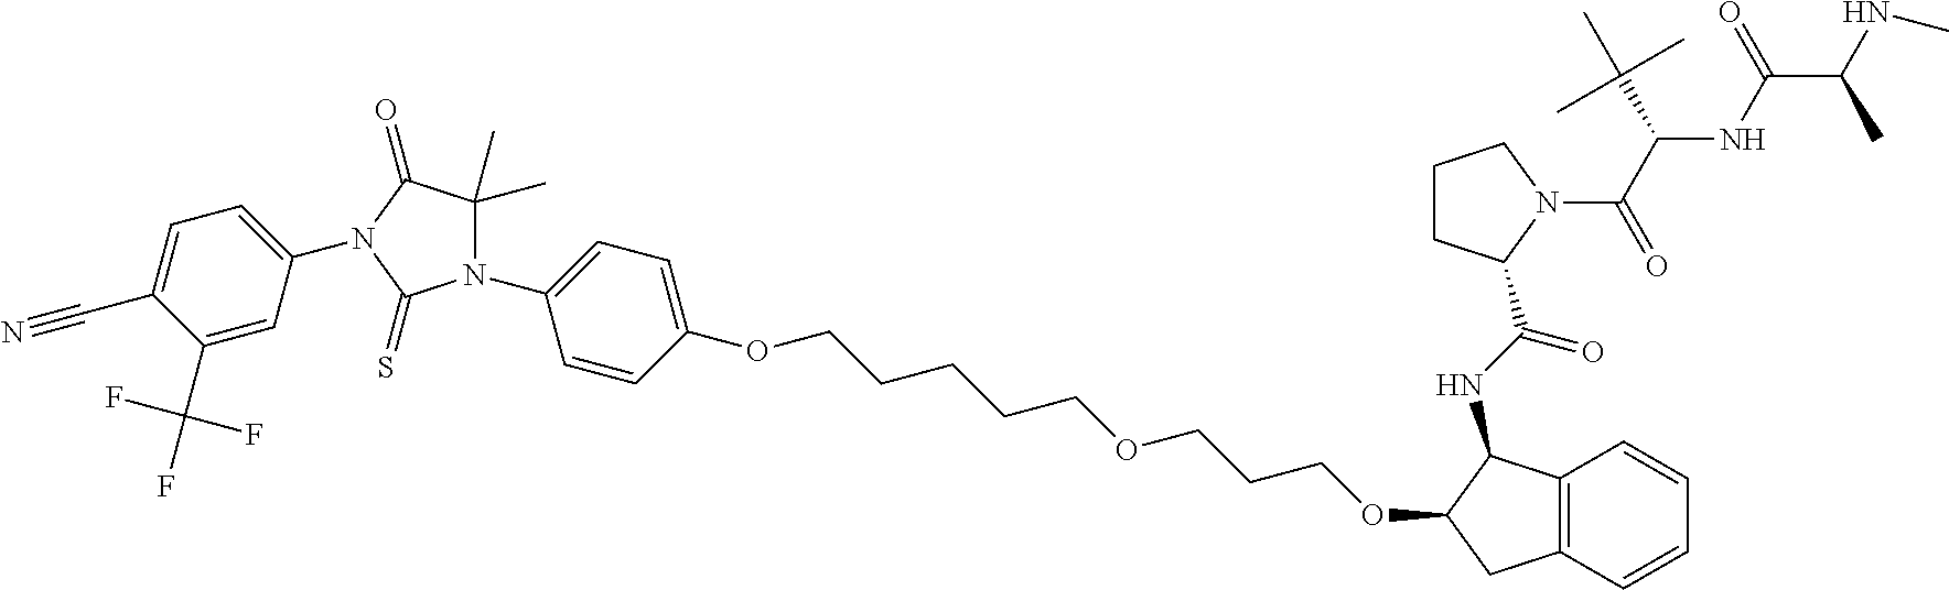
C1=C(N2C(=O)C(C)(C)N(C3=CC=C(OCCCCCOCCCOC4C(NC(=O)C5CCCN5C(=O)C(NC(=O)C(C)NC)C(C)(C)C)C5=C(C4)C=CC=C5)C=C3)C2=S)C=C(C(F)(F)F)C(C#N)=C1
